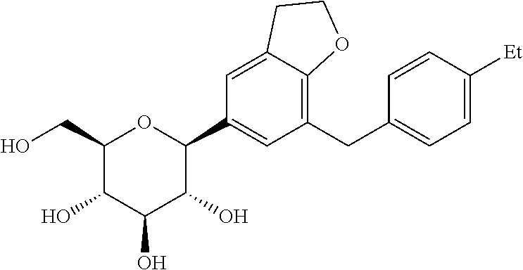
C1(CO)C(O)C(O)C(O)C(C2=CC(CC3=CC=C([Et])C=C3)=C3C(=C2)CCO3)O1
